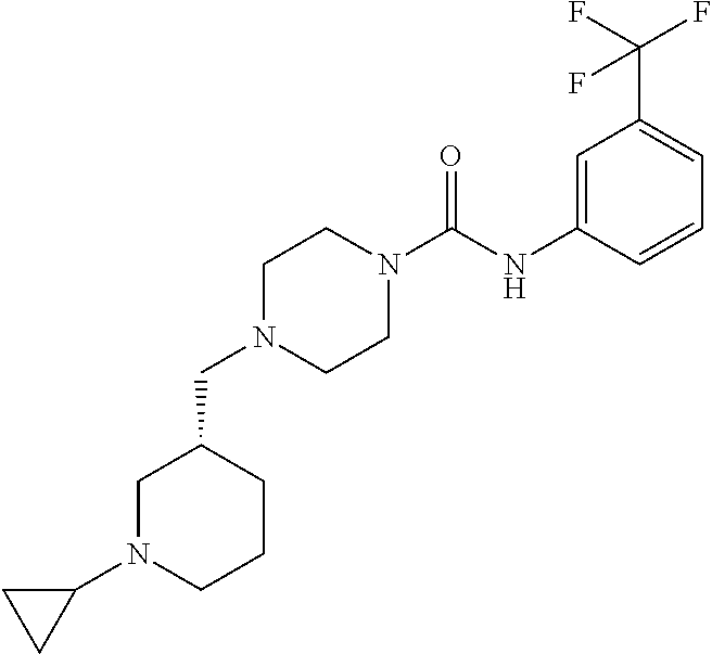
C1N(C(NC2=CC(C(F)(F)F)=CC=C2)=O)CCN(CC2CCCN(C3CC3)C2)C1
